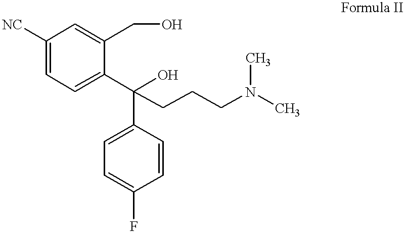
C1([NC])=CC=C(C(C2=CC=C(F)C=C2)(CCCN(C)C)O)C(CO)=C1
